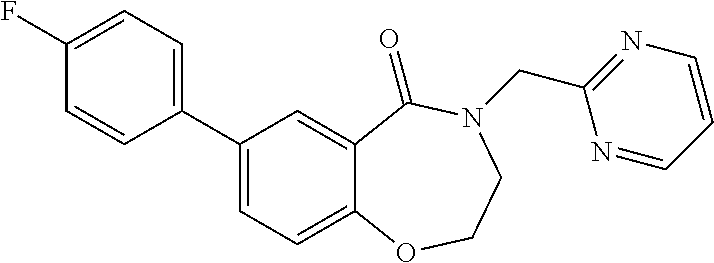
C1(C2=CC=C3C(=C2)C(=O)N(CC2=NC=CC=N2)CCO3)=CC=C(F)C=C1
